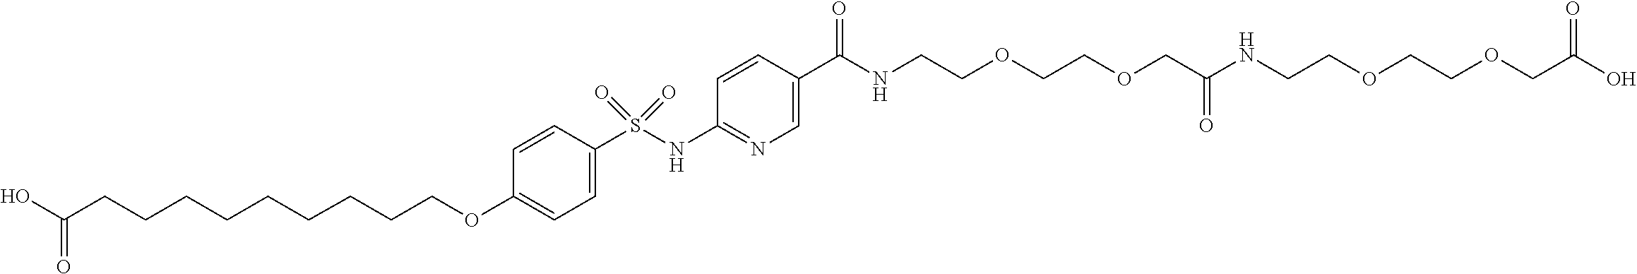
O(C1=CC=C(S(NC2=NC=C(C(=O)NCCOCCOCC(NCCOCCOCC(O)=O)=O)C=C2)(=O)=O)C=C1)CCCCCCCCCC(O)=O
